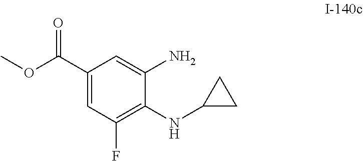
O(C)C(C1=CC(F)=C(NC2CC2)C(N)=C1)=O
